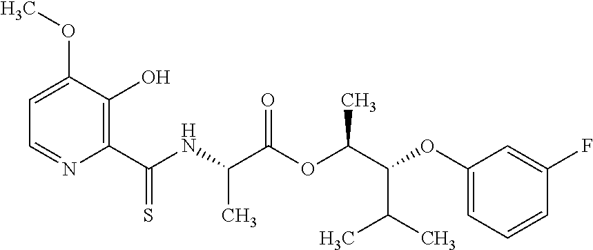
C1=C(OC)C(O)=C(C(NC(C(OC(C(OC2=CC=CC(F)=C2)C(C)C)C)=O)C)=S)N=C1
